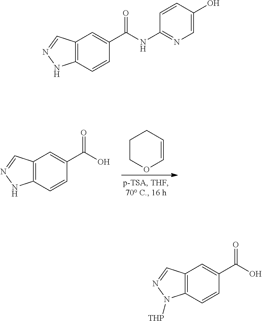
C1COC=CC1.C12=C(C=CC(C(O)=O)=C1)NN=C2.C12=C(C=CC(C(O)=O)=C1)N([THP])N=C2.C12=C(C=CC(C(NC3=NC=C(O)C=C3)=O)=C1)NN=C2
